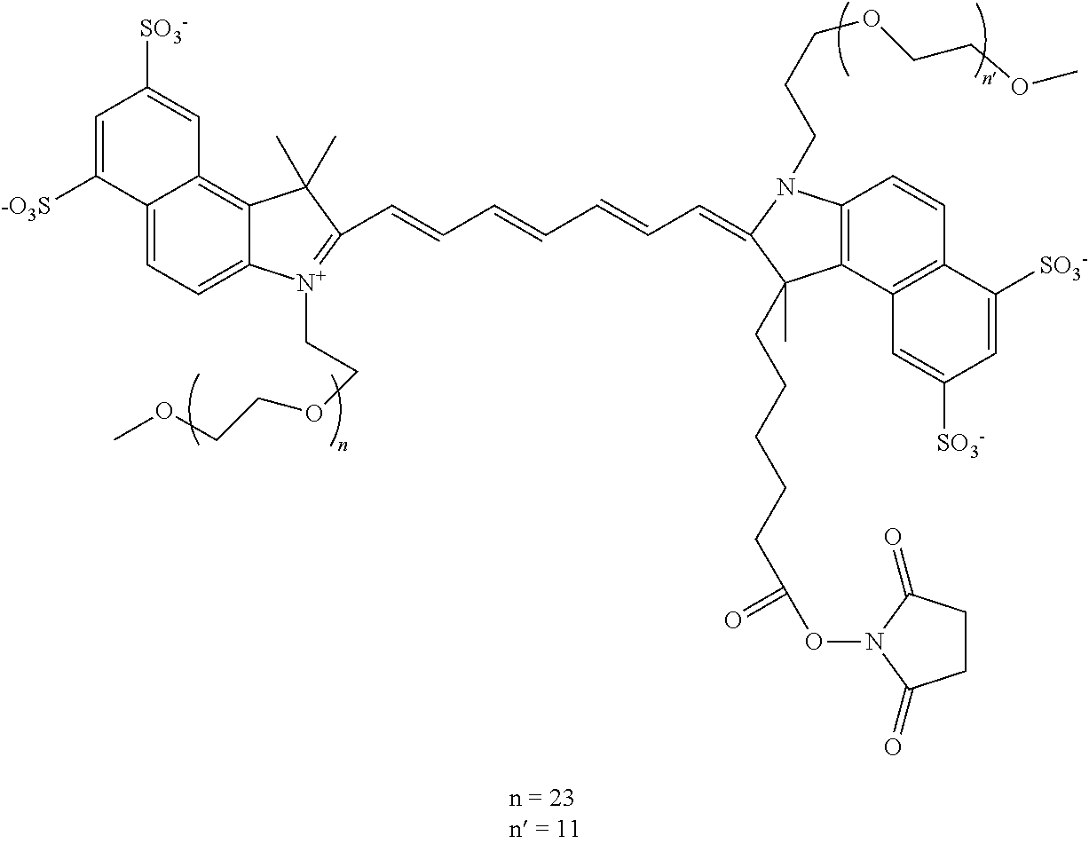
C(C=CC1=[N+](CCOCCOC)C2=CC=C3C(=C2C1(C)C)C=C([SO3-])C=C3[-O3S])=CC=CC=C1N(CCCOCCOC)C2=C(C1(C)CCCCCC(ON1C(=O)CCC1=O)=O)C1=C(C=C2)C([SO3-])=CC([SO3-])=C1
